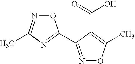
N1=C(C2=NC(C)=NO2)C(C(=O)O)=C(C)O1
